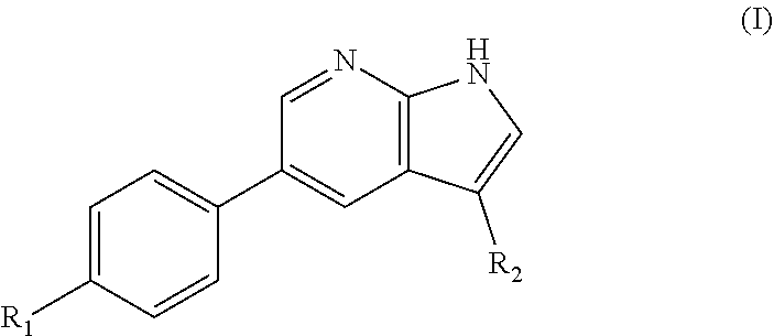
C12=C(N=CC(C3=CC=C([R1])C=C3)=C1)NC=C2[R2]
